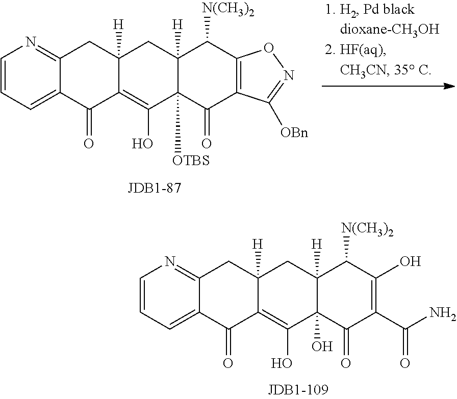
C12([H])C(=C(O)C3(O)C([H])(C1)C([N(CH3)2])C(O)=C(C(N)=O)C3=O)C(=O)C1=CC=CN=C1C2.C12([H])C(=C(O)C3([OTBS])C([H])(C1)C([N(CH3)2])C1=C(C3=O)C([OBn])=NO1)C(=O)C1=CC=CN=C1C2
